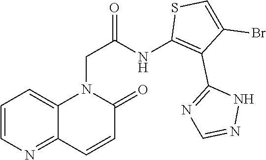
C1=CN=C2C(=C1)N(CC(NC1=C(C3=NC=NN3)C(Br)=CS1)=O)C(=O)C=C2
